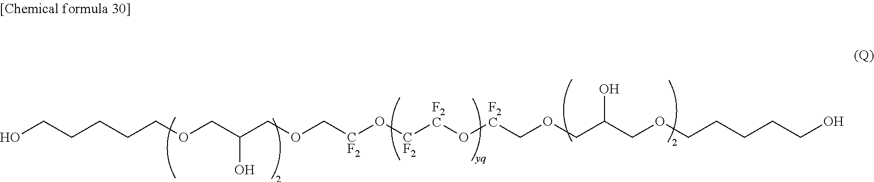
OCCCCCOCC(COC[CF2]O[CF2][F2C]O[F2C]COCC(COCCCCCO)O)O
